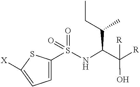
C1=C(S(NC(C([R])(O)[R])C(CC)C)(=O)=O)SC([X])=C1
